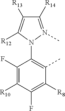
C1([R14])=N(C)N(C2=C(C)C([R8])=C(F)C([R10])=C2F)C([R12])=C1[R13]
